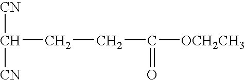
[CN]C([CN])CCC(=O)[OCH2CH3]
